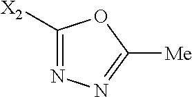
N1=C([X2])OC([Me])=N1
